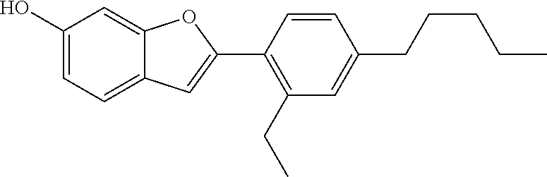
C1(O)=CC=C2C(=C1)OC(C1=C(CC)C=C(CCCCC)C=C1)=C2
